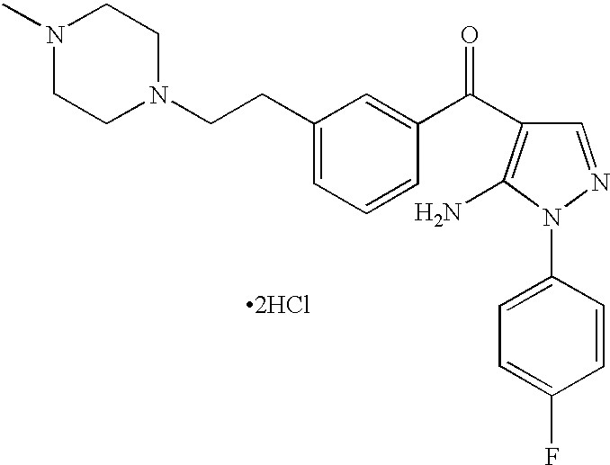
[2HCl].C1(CCN2CCN(C)CC2)=CC=CC(C(=O)C2=C(N)N(C3=CC=C(F)C=C3)N=C2)=C1
